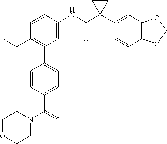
C1=CC(NC(C2(C3=CC4=C(C=C3)OCO4)CC2)=O)=CC(C2=CC=C(C(=O)N3CCOCC3)C=C2)=C1CC
